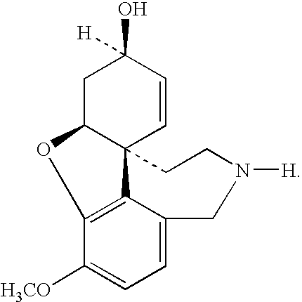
C12=C3C([H3CO])=CC=C1CN([H])CCC21C=CC(O)([H])CC1O3
